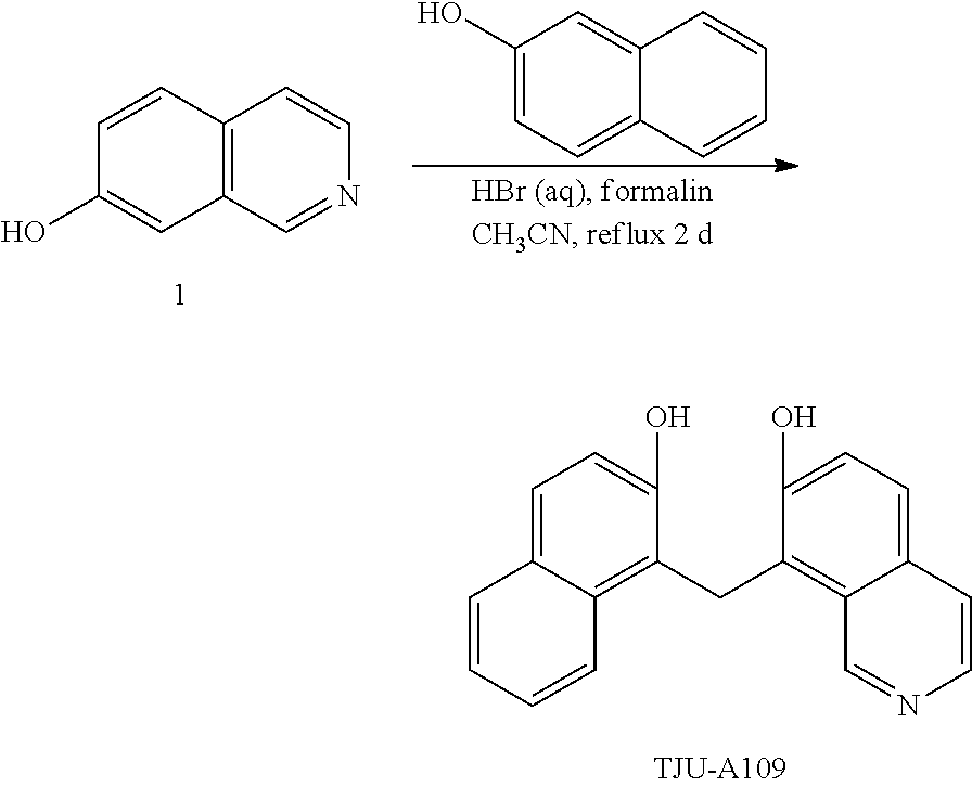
C1(O)=CC=C2C(=C1CC1=C3C(=CC=C1O)C=CC=C3)C=NC=C2.C1(O)=CC=C2C(=C1)C=CC=C2.C1=C(O)C=CC2=C1C=NC=C2
